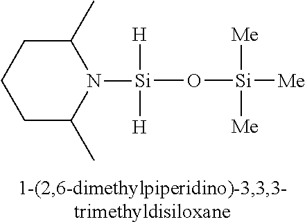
[Si](O[Si]([Me])([Me])[Me])([H])([H])N1C(C)CCCC1C
